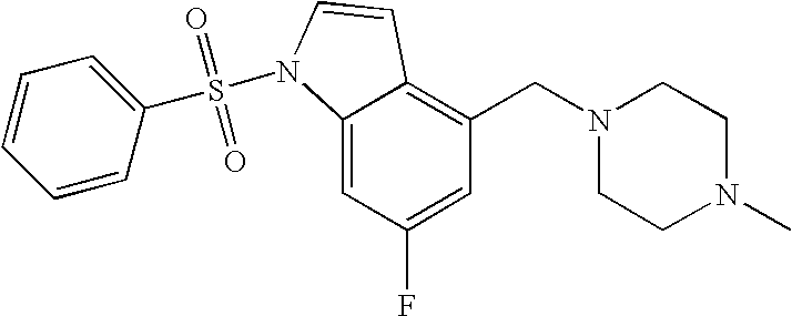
C1=C(F)C=C2C(=C1CN1CCN(C)CC1)C=CN2S(=O)(=O)C1=CC=CC=C1
